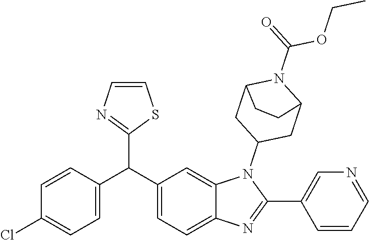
C1=C(C(C2=CC=C3C(=C2)N(C2CC4N(C(OCC)=O)C(C2)CC4)C(C2=CN=CC=C2)=N3)C2=NC=CS2)C=CC(Cl)=C1
